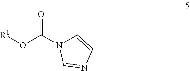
[R1]OC(N1C=CN=C1)=O
